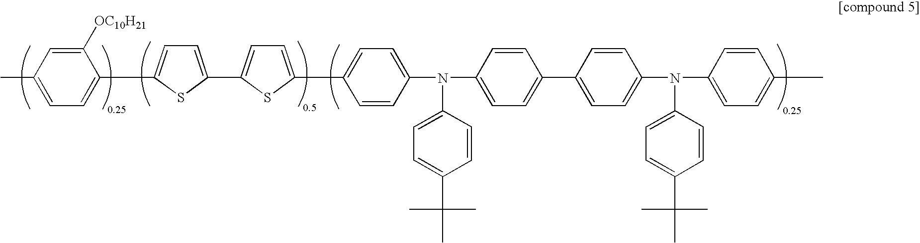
C1=C(C2=CC=C(C3=CC=C(N(C4=CC=C(C5=CC=C(N(C6=CC=C(C)C=C6)C6=CC=C(C(C)(C)C)C=C6)C=C5)C=C4)C4=CC=C(C(C)(C)C)C=C4)C=C3)S2)SC(C2=CC=C(C)C=C2[OC10H21])=C1
